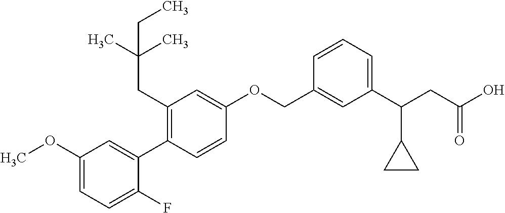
C1(OC)=CC=C(F)C(C2=C(CC(C)(C)CC)C=C(OCC3=CC(C(CC(O)=O)C4CC4)=CC=C3)C=C2)=C1
